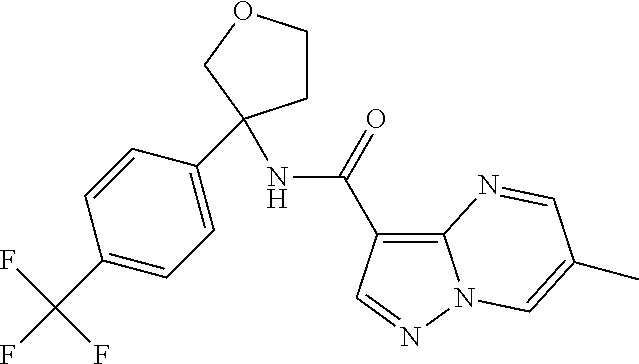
C1COCC1(NC(C1=C2N(N=C1)C=C(C)C=N2)=O)C1=CC=C(C(F)(F)F)C=C1
